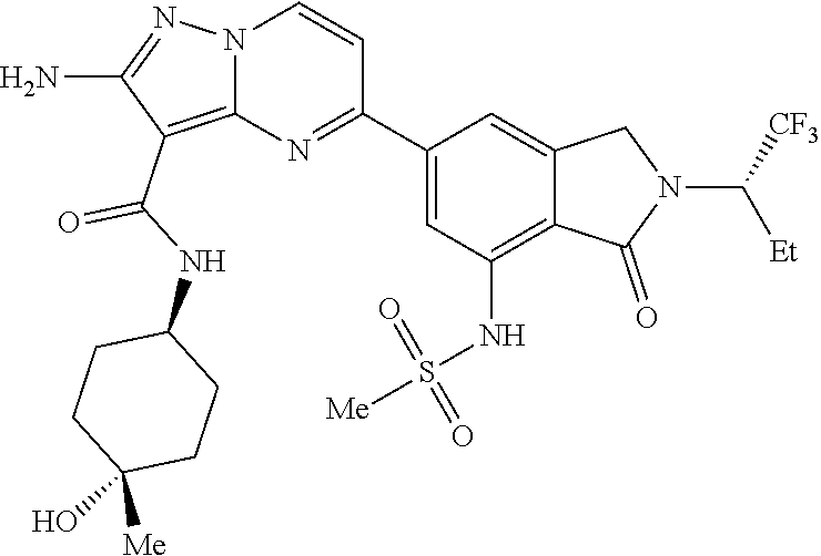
C(C1=C2N(N=C1N)C=CC(C1=CC(NS(=O)(=O)[Me])=C3C(=C1)CN(C([Et])[CF3])C3=O)=N2)(NC1CCC(O)([Me])CC1)=O
